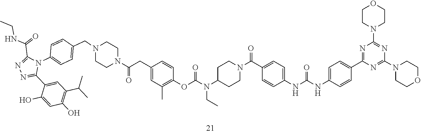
N1=C(C2=CC(C(C)C)=C(O)C=C2O)N(C2=CC=C(CN3CCN(C(=O)CC4=CC(C)=C(OC(=O)N(CC)C5CCN(C(=O)C6=CC=C(NC(=O)NC7=CC=C(C8=NC(N9CCOCC9)=NC(N9CCOCC9)=N8)C=C7)C=C6)CC5)C=C4)CC3)C=C2)C(C(NCC)=O)=N1
